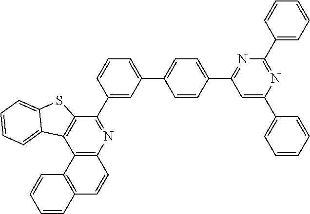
C12=C(N=C(C3=CC(C4=CC=C(C5=NC(C6=CC=CC=C6)=NC(C6=CC=CC=C6)=C5)C=C4)=CC=C3)C3=C1C1=CC=CC=C1S3)C=CC1=C2C=CC=C1
